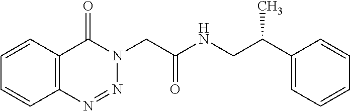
C1=CC2=C(C=C1)N=NN(CC(=O)NCC(C1=CC=CC=C1)C)C2=O
